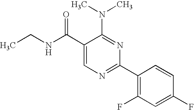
C1(C(NCC)=O)=CN=C(C2=C(F)C=C(F)C=C2)N=C1N(C)C
